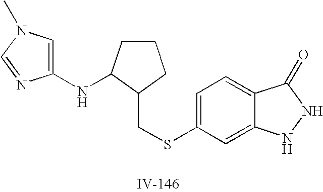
C1=C(SCC2CCCC2NC2=CN(C)C=N2)C=C2C(=C1)C(=O)NN2
